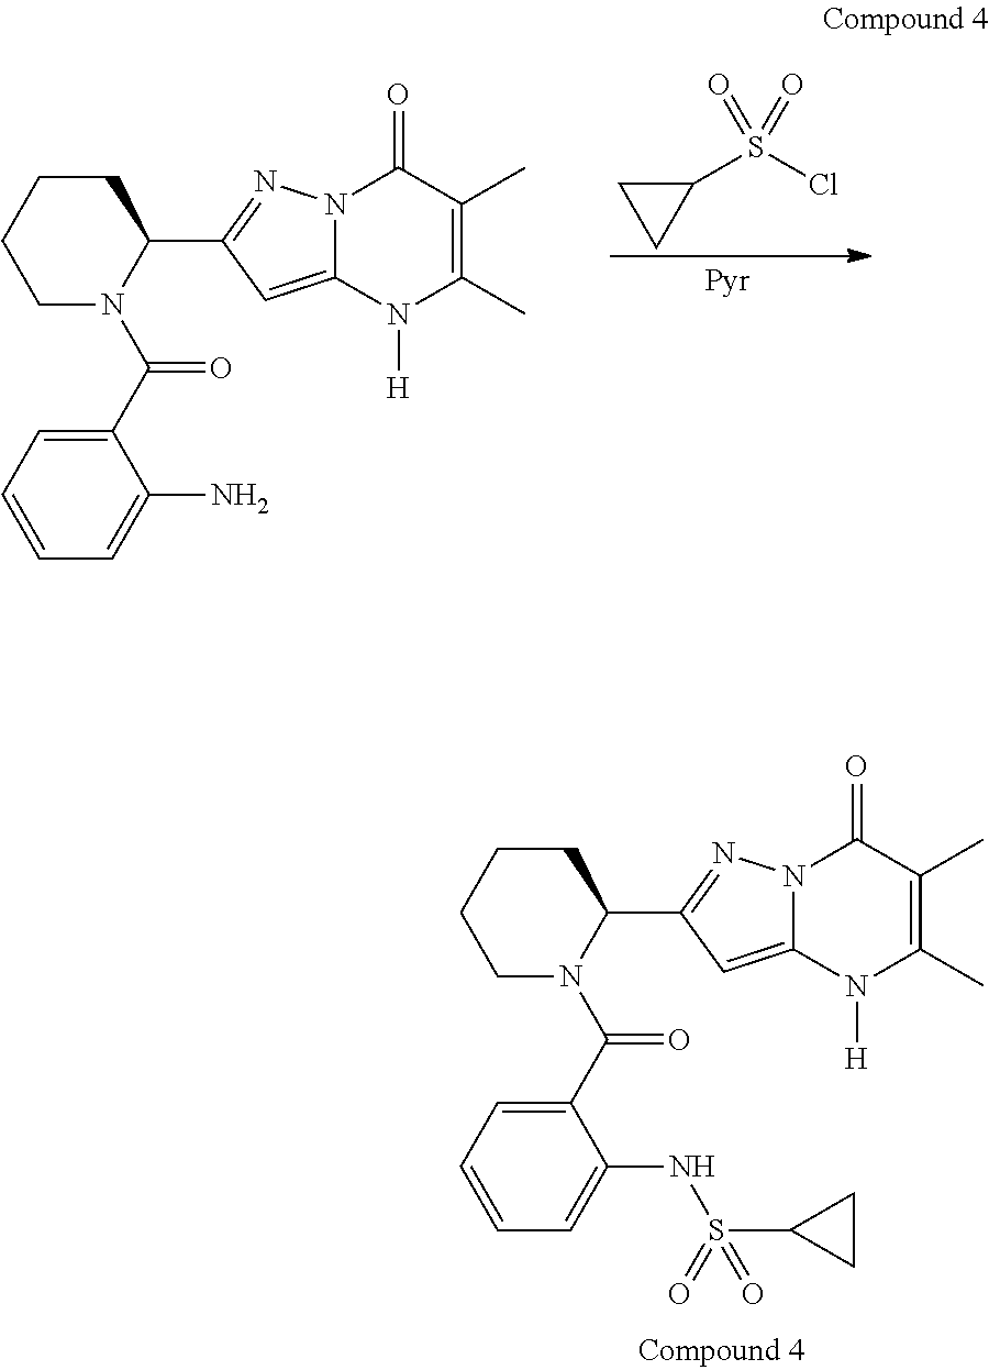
C1N(C(C2=CC=CC=C2NS(=O)(C2CC2)=O)=O)C(C2=NN3C(=C2)N([H])C(C)=C(C)C3=O)CCC1.C1N(C(C2=CC=CC=C2N)=O)C(C2=NN3C(=C2)N([H])C(C)=C(C)C3=O)CCC1.C1(S(Cl)(=O)=O)CC1
